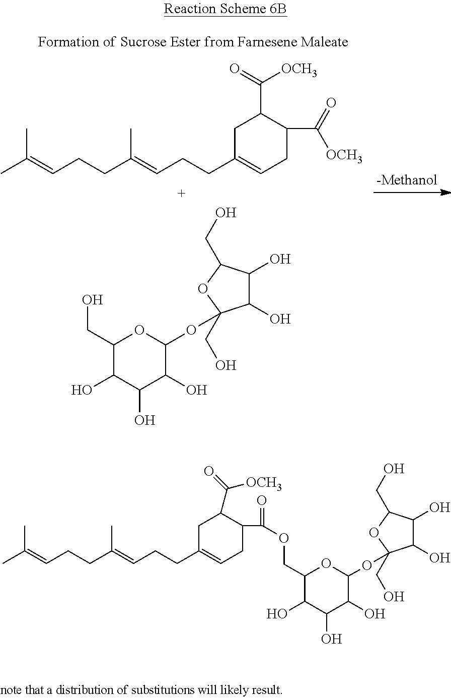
CC(=CCCC(=CCCC1=CCC(C(=O)[OCH3])C(C(=O)[OCH3])C1)C)C.C1(CO)C(O)C(O)C(O)C(OC2(CO)C(O)C(O)C(CO)O2)O1.CC(=CCCC(=CCCC1=CCC(C(=O)OCC2C(O)C(O)C(O)C(OC3(CO)C(O)C(O)C(CO)O3)O2)C(C([OCH3])=O)C1)C)C
